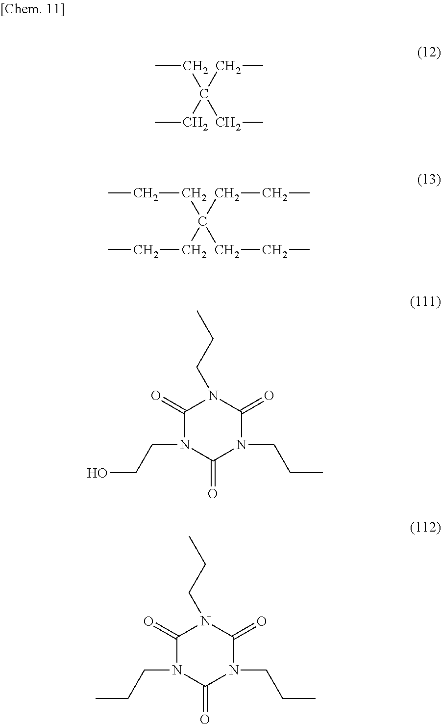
CCC(CC)(CC)CC.C(CC(CCC)(CCC)CCC)C.C1(=O)N(CCO)C(=O)N(CCC)C(=O)N1CCC.C1(=O)N(CCC)C(=O)N(CCC)C(=O)N1CCC
